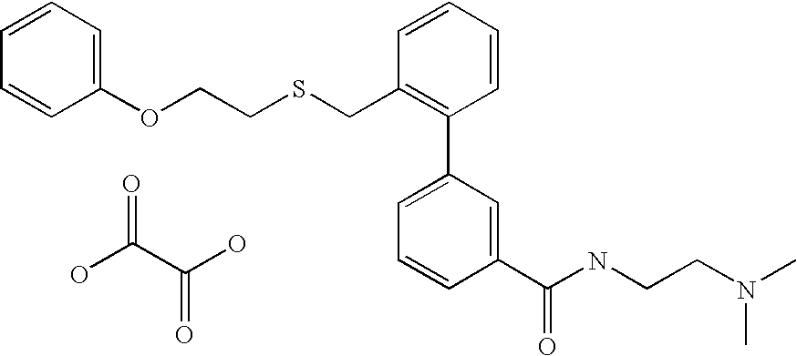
C1(OCCSCC2=C(C3=CC=CC(C(NCCN(C)C)=O)=C3)C=CC=C2)=CC=CC=C1.OC(C(O)=O)=O
